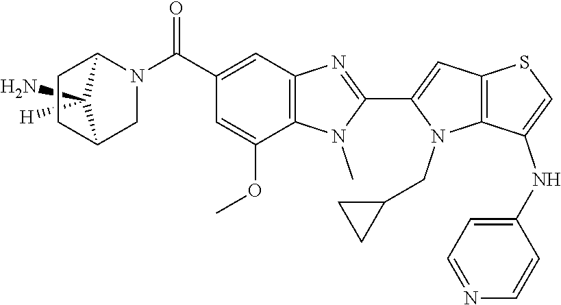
C1([H])(N)C2CCC1N(C(C1=CC3=C(C(OC)=C1)N(C)C(C1=CC4=C(N1CC1CC1)C(NC1=CC=NC=C1)=CS4)=N3)=O)C2
